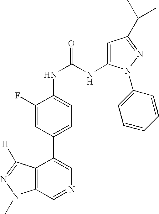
C12=C(C=NC=C1C1=CC=C(NC(NC3=CC(C(C)C)=NN3C3=CC=CC=C3)=O)C(F)=C1)N(C)N=C2[H]
